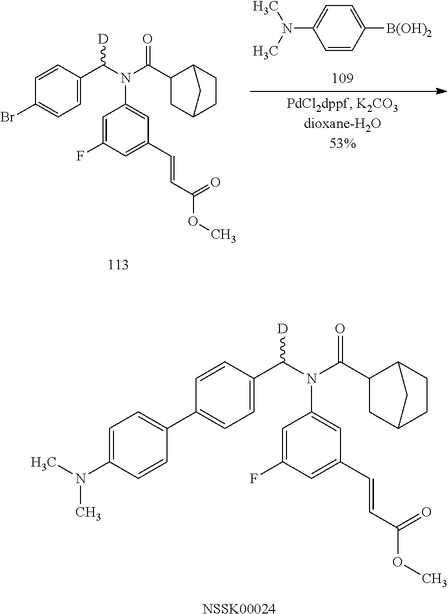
C1=C(C(N(C(=O)C2CC3CCC2C3)C2=CC(C=CC(=O)OC)=CC(F)=C2)[D])C=CC(C2=CC=C(N(C)C)C=C2)=C1.[NSSK00024].C1=CC([B(OH)2])=CC=C1N(C)C.C1=C(C(N(C(=O)C2CC3CCC2C3)C2=CC(C=CC(=O)OC)=CC(F)=C2)[D])C=CC(Br)=C1
